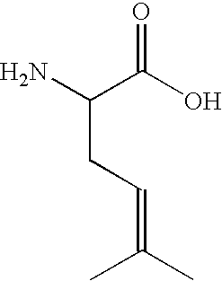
NC(C(O)=O)CC=C(C)C
